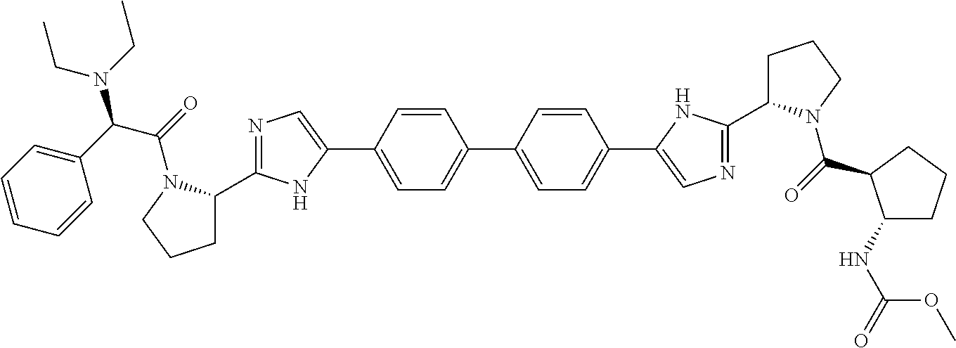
C1C(C2=NC=C(C3=CC=C(C4=CC=C(C5=CN=C(C6CCCN6C(=O)C6C(NC(=O)OC)CCC6)N5)C=C4)C=C3)N2)N(C(=O)C(N(CC)CC)C2=CC=CC=C2)CC1
